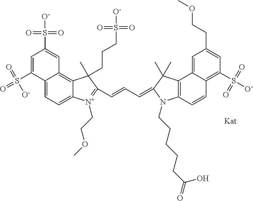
C12=CC=C3C(=C1C=C(S([O-])(=O)=O)C=C2S([O-])(=O)=O)C(C)(CCCS([O-])(=O)=O)C(C=CC=C1N(CCCCCC(=O)O)C2=C(C4=CC(CCOC)=CC(S([O-])(=O)=O)=C4C=C2)C1(C)C)=[N+]3CCOC
